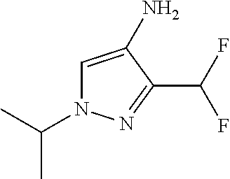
C1=C(N)C(C(F)F)=NN1C(C)C
